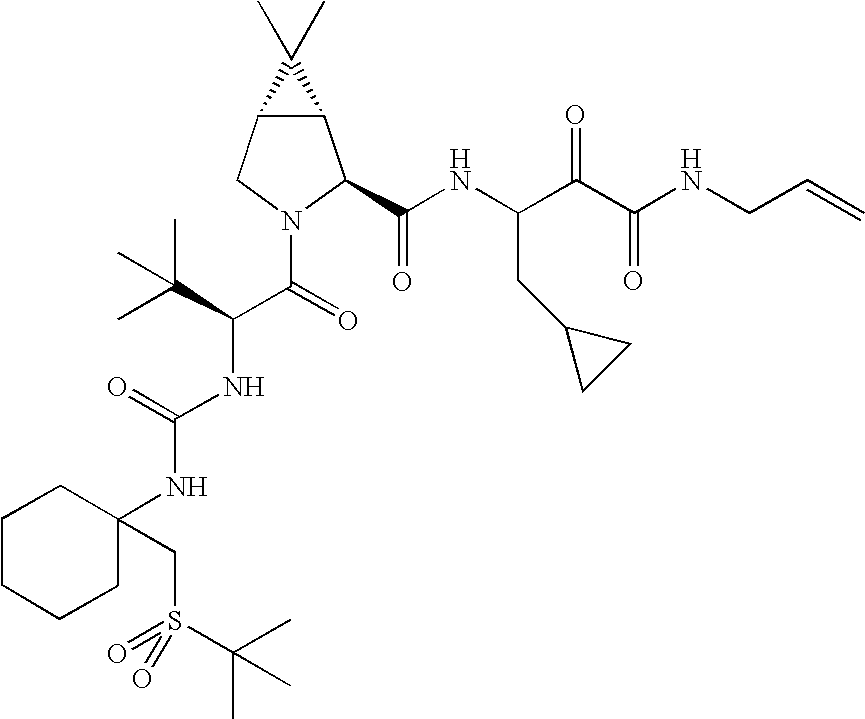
C12C(CN(C(C(NC(=O)NC3(CS(=O)(C(C)(C)C)=O)CCCCC3)C(C)(C)C)=O)C1C(NC(C(C(NCC=C)=O)=O)CC1CC1)=O)C2(C)C
